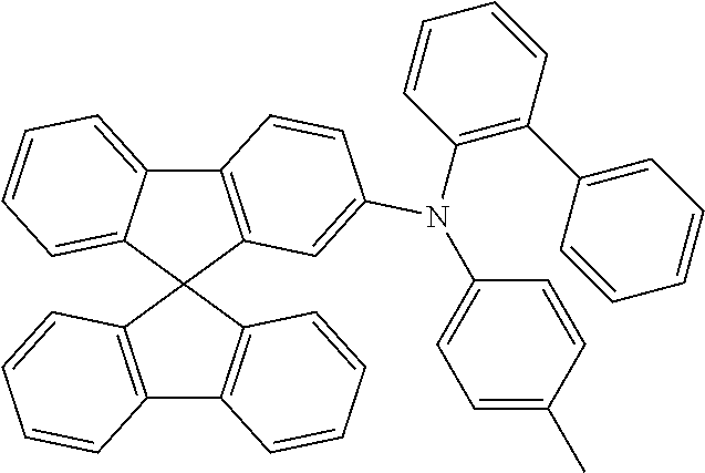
C12=C(C3(C4=CC=CC=C14)C1=C(C4=C3C=CC=C4)C=CC=C1)C=C(N(C1=C(C3=CC=CC=C3)C=CC=C1)C1=CC=C(C)C=C1)C=C2
